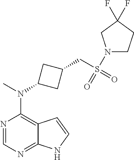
N1=CN=C2C(=C1N(C)C1CC(CS(=O)(=O)N3CCC(F)(F)C3)C1)C=CN2
